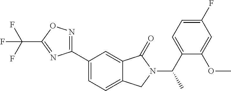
CC(N1C(=O)C2=CC(C3=NOC(C(F)(F)F)=N3)=CC=C2C1)C1=CC=C(F)C=C1OC
